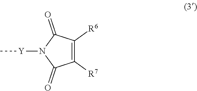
C1([R6])=C([R7])C(=O)N([Y]C)C1=O
